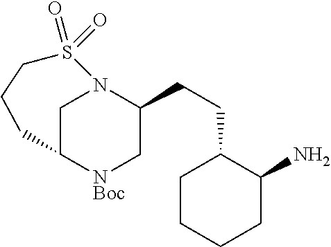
C1C2[NBoc]CC(CCC3CCCCC3N)N1S(=O)(=O)CCC2
